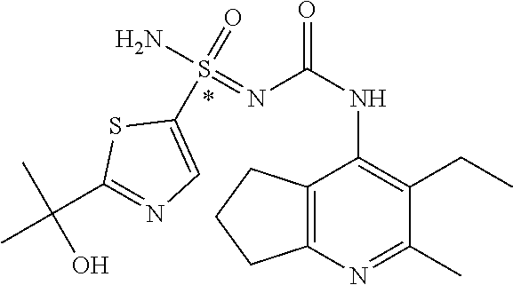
C12=C(N=C(C)C(CC)=C1NC(=O)N=S(N)(=O)C1=CN=C(C(C)(C)O)S1)CCC2
